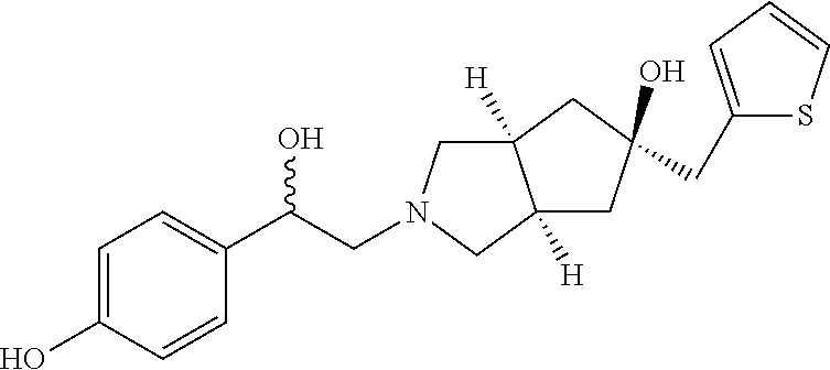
C12([H])CN(CC(C3=CC=C(O)C=C3)O)CC1([H])CC(O)(CC1=CC=CS1)C2
